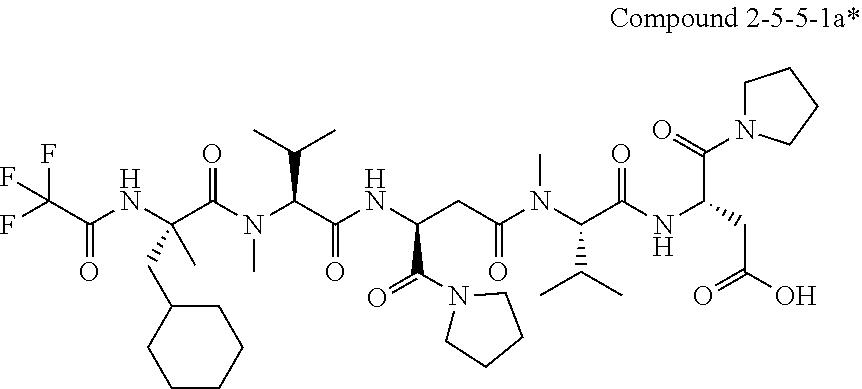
O=C(C(F)(F)F)NC(C(N(C(C(=O)NC(CC(N(C(C(NC(CC(=O)O)C(=O)N1CCCC1)=O)C(C)C)C)=O)C(N1CCCC1)=O)C(C)C)C)=O)(C)CC1CCCCC1
